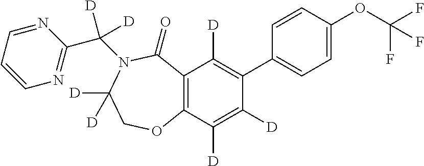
C12=C(C([D])=C([D])C(C3=CC=C(OC(F)(F)F)C=C3)=C1[D])OCC([D])([D])N(C(C1=NC=CC=N1)([D])[D])C2=O
